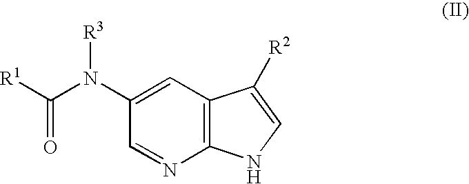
C1(N(C([R1])=O)[R3])=CC2=C(N=C1)NC=C2[R2]
